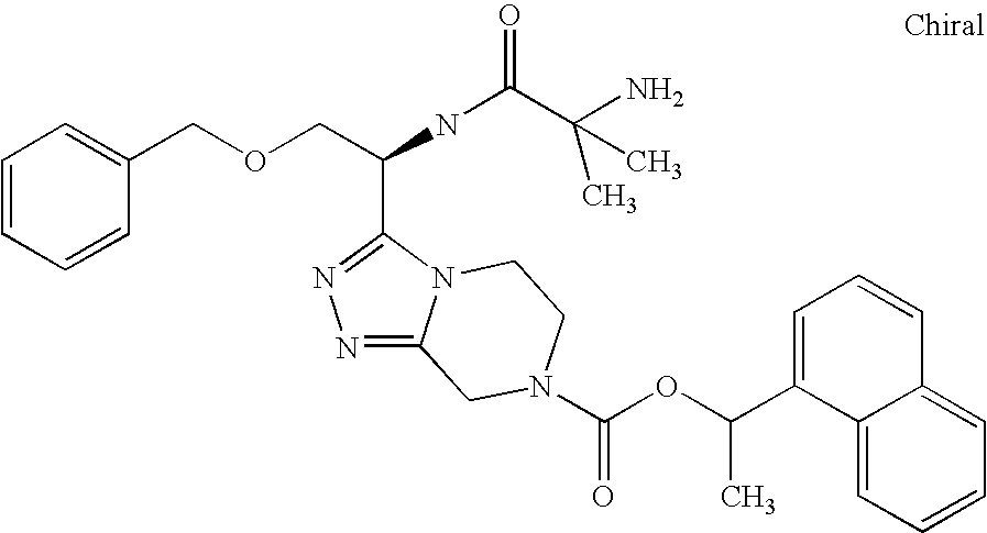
C1=CC=CC(COCC(NC(=O)C(C)(N)C)C2=NN=C3N2CCN(C(=O)OC(C2=CC=CC4=CC=CC=C24)C)C3)=C1
